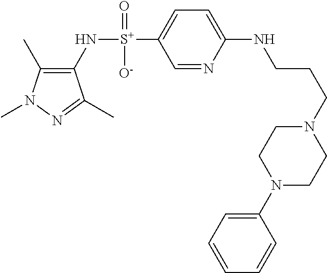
C1(C)=C(N[S+](C2=CC=C(NCCCN3CCN(C4=CC=CC=C4)CC3)N=C2)(=O)[O-])C(C)=NN1C
